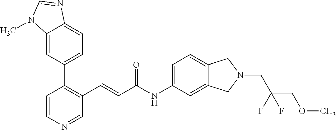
C1=CN=CC(C=CC(NC2=CC=C3C(=C2)CN(CC(F)(COC)F)C3)=O)=C1C1=CC=C2C(=C1)N(C)C=N2
